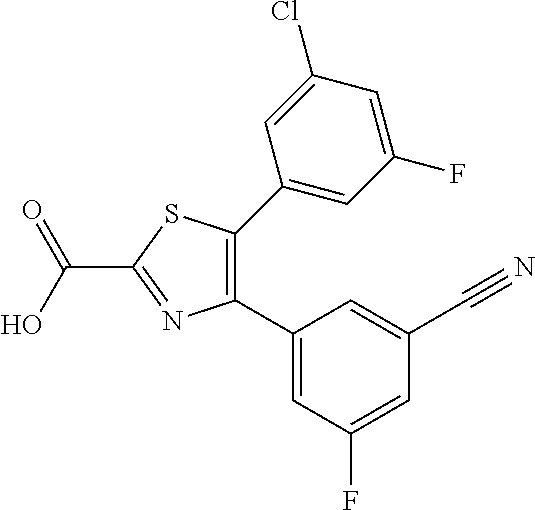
C1(C2=C(C3=CC(F)=CC(Cl)=C3)SC(C(O)=O)=N2)=CC(F)=CC(C#N)=C1
